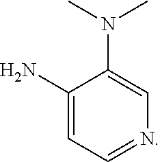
C1(N)=CC=NC=C1N(C)C
